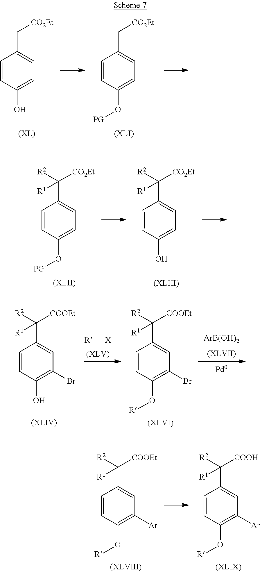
C1=CC(O)=CC=C1C[CO2Et].C1=CC(O[PG])=CC=C1C[CO2Et].C1=CC(O[PG])=CC=C1C([CO2Et])([R2])[R1].C1=CC(O)=CC=C1C([CO2Et])([R2])[R1].C1=CC(O)=C(Br)C=C1C([COOEt])([R2])[R1].[R][X].C1=CC(O[R])=C(Br)C=C1C([COOEt])([R2])[R1].[ArB(OH)2].C1=CC(O[R])=C([Ar])C=C1C([COOEt])([R2])[R1].C1=CC(O[R])=C([Ar])C=C1C([COOH])([R2])[R1]
